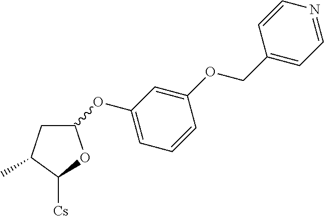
C1C(C)C([Cs])OC1OC1=CC=CC(OCC2=CC=NC=C2)=C1
